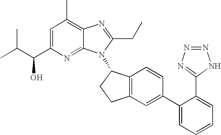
C1=C(C(C(C)C)O)N=C2C(=C1C)N=C(CC)N2C1C2=C(CC1)C=C(C1=CC=CC=C1C1=NN=NN1)C=C2
